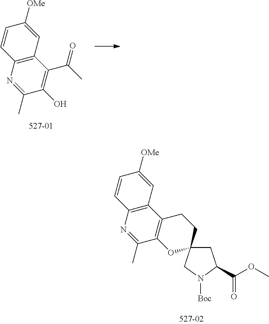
C12=C(N=C(C)C(O)=C1C(=O)C)C=CC([OMe])=C2.C12=C(N=C(C)C3=C1CCC1(O3)CC(C(OC)=O)N([Boc])C1)C=CC([OMe])=C2
